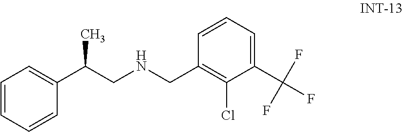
C1=CC=CC(C(CNCC2=C(Cl)C(C(F)(F)F)=CC=C2)C)=C1
